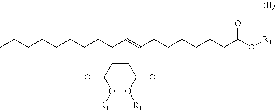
CCCCCCCCC(C=CCCCCCCC(O[R1])=O)C(CC(O[R1])=O)C(O[R1])=O
